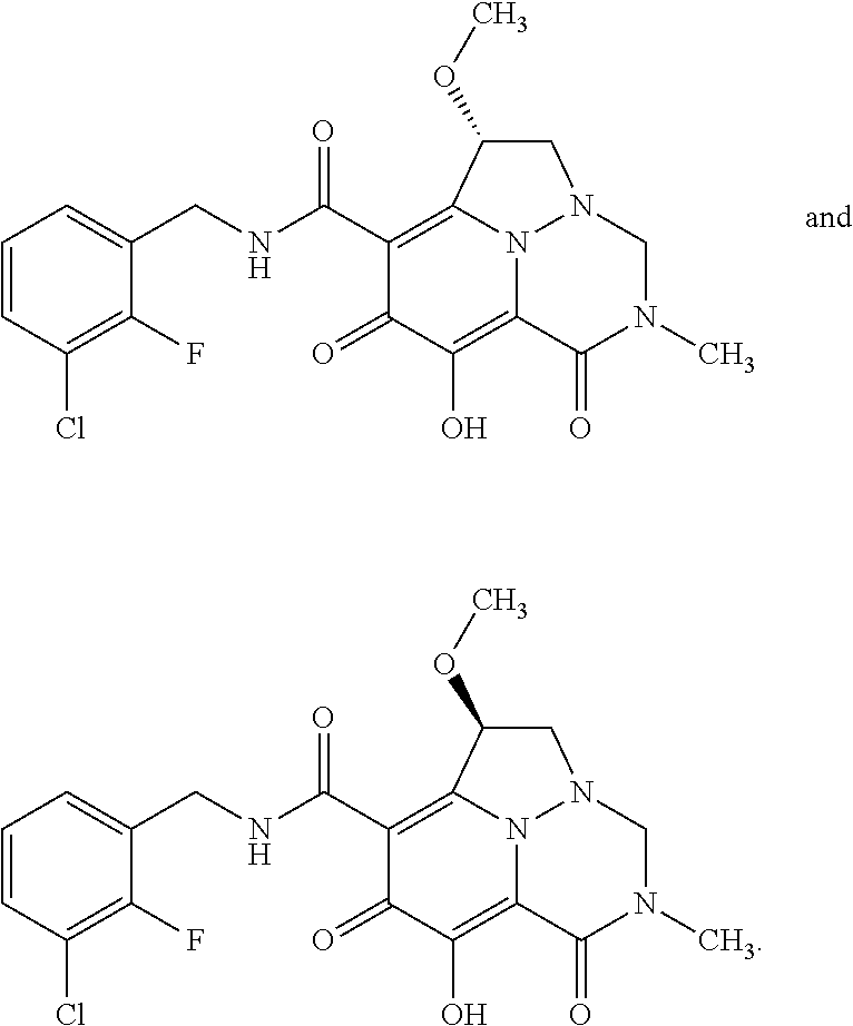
C1=CC(Cl)=C(F)C(CNC(C2=C3N4C(=C(O)C2=O)C(=O)N(C)CN4CC3OC)=O)=C1.C1=CC(Cl)=C(F)C(CNC(C2=C3N4C(=C(O)C2=O)C(=O)N(C)CN4CC3OC)=O)=C1
